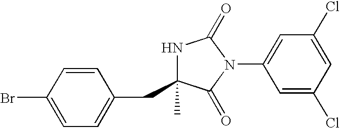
C1=CC(Br)=CC=C1CC1(C)NC(=O)N(C2=CC(Cl)=CC(Cl)=C2)C1=O
